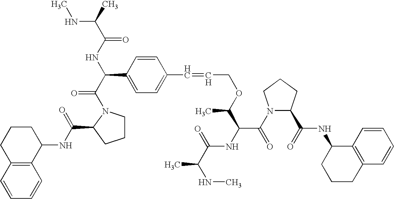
C1CN(C(C(NC(C(C)NC)=O)C2=CC=C(C=CCOC(C(NC(C(NC)C)=O)C(N3C(C(=O)NC4CCCC5=C4C=CC=C5)CCC3)=O)C)C=C2)=O)C(C(=O)NC2CCCC3=C2C=CC=C3)C1
